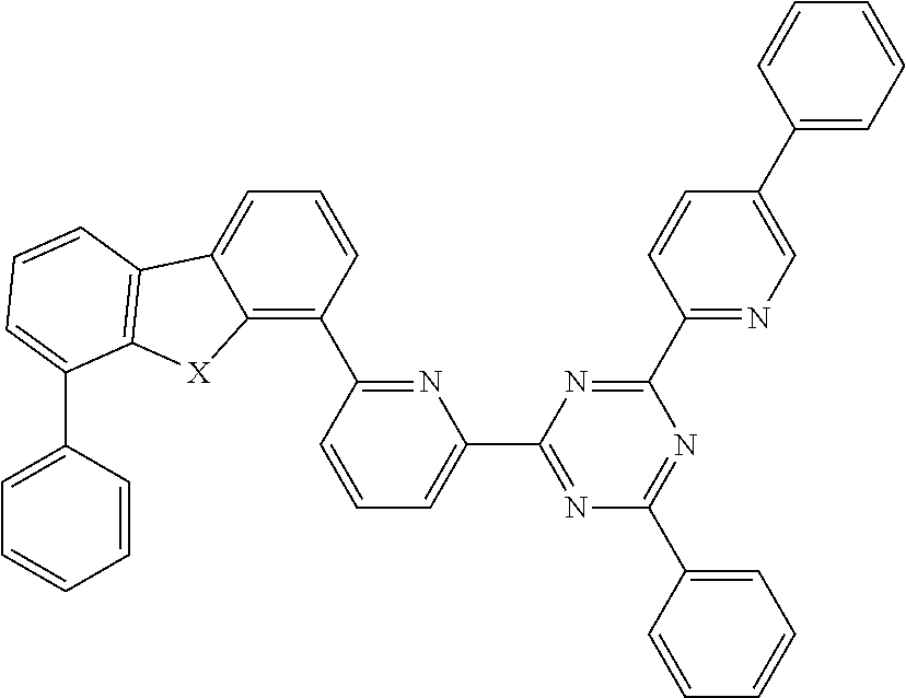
C1(C2=NC(C3=NC(C4=CC=CC=C4)=NC(C4=NC=C(C5=CC=CC=C5)C=C4)=N3)=CC=C2)=C2C(=CC=C1)C1=C([X]2)C(C2=CC=CC=C2)=CC=C1
